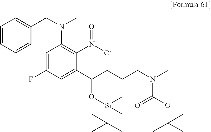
C1=CC=CC(CN(C)C2=C([N+](=O)[O-])C(C(CCCN(C)C(OC(C)(C)C)=O)O[Si](C(C)(C)C)(C)C)=CC(F)=C2)=C1
